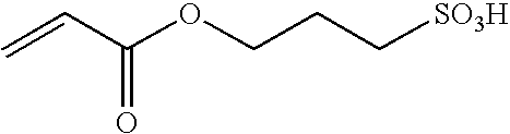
C=CC(OCCC[SO3H])=O
